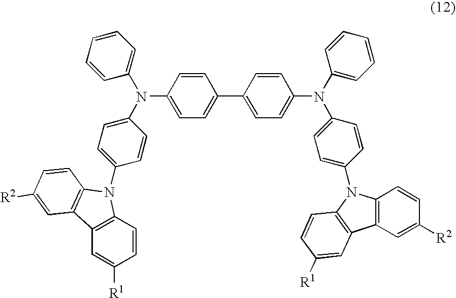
C1=CC(N(C2=CC=C(N3C4=C(C=C([R1])C=C4)C4=C3C=CC([R2])=C4)C=C2)C2=CC=CC=C2)=CC=C1C1=CC=C(N(C2=CC=C(N3C4=C(C=C([R2])C=C4)C4=C3C=CC([R1])=C4)C=C2)C2=CC=CC=C2)C=C1
